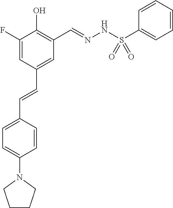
C1=C(F)C(O)=C(C=NNS(C2=CC=CC=C2)(=O)=O)C=C1C=CC1=CC=C(N2CCCC2)C=C1
